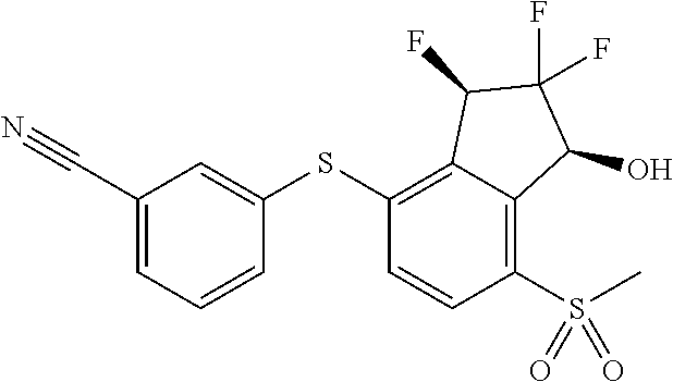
C1(SC2=C3C(=C(S(C)(=O)=O)C=C2)C(O)C(F)(F)C3F)=CC(C#N)=CC=C1
